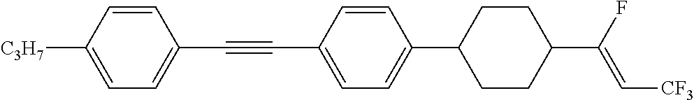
C1=C([C3H7])C=CC(C#CC2=CC=C(C3CCC(C(F)=C[CF3])CC3)C=C2)=C1
